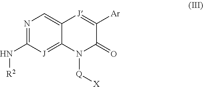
N1=C(N[R2])[J]=C2C(=C1)[J]=C([Ar])C(=O)N2[Q][X]
